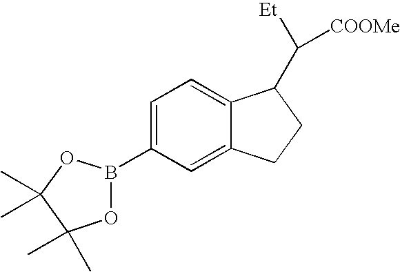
C1=C(B2OC(C)(C)C(C)(C)O2)C=C2C(=C1)C(C([Et])[COOMe])CC2
